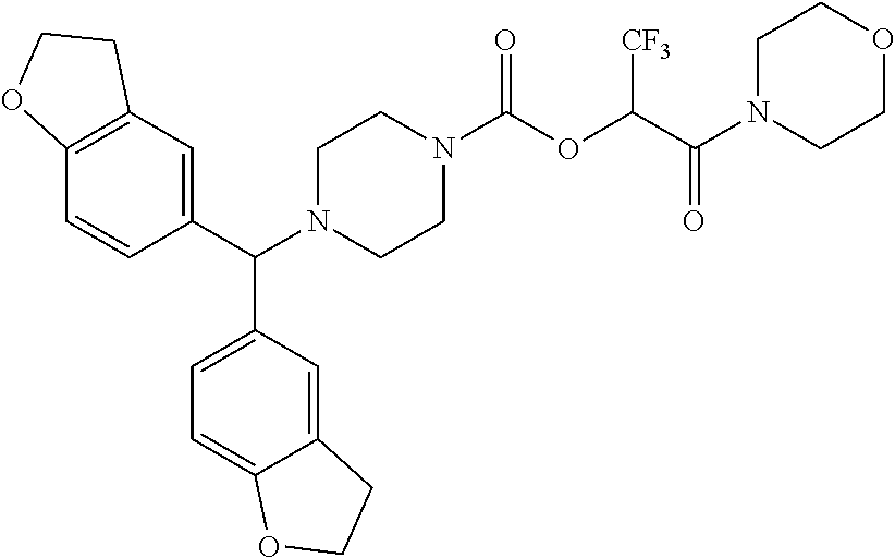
C12=C(C=C(C(N3CCN(C(OC(C(N4CCOCC4)=O)[CF3])=O)CC3)C3=CC=C4C(=C3)CCO4)C=C1)CCO2
